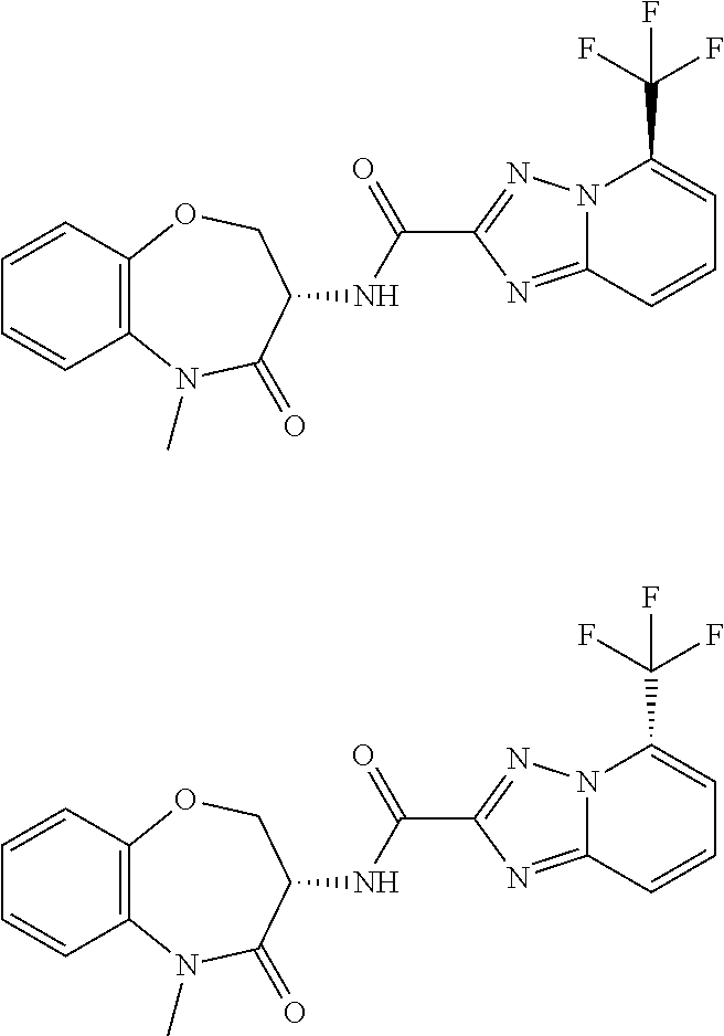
C12=C(C=CC=C1)OCC(NC(C1=NN3C(=N1)C=CC=C3C(F)(F)F)=O)C(=O)N2C.C12=C(C=CC=C1)OCC(NC(C1=NN3C(=N1)C=CC=C3C(F)(F)F)=O)C(=O)N2C
